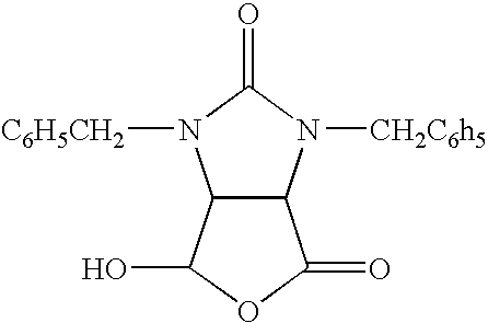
C12C(N([CH2C6h5])C(=O)N1[C6H5CH2])C(=O)OC2O
